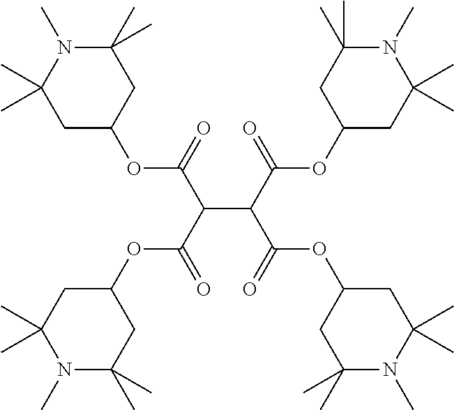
C1C(OC(C(C(C(=O)OC2CC(C)(C)N(C)C(C)(C)C2)C(=O)OC2CC(C)(C)N(C)C(C)(C)C2)C(=O)OC2CC(C)(C)N(C)C(C)(C)C2)=O)CC(C)(C)N(C)C1(C)C
